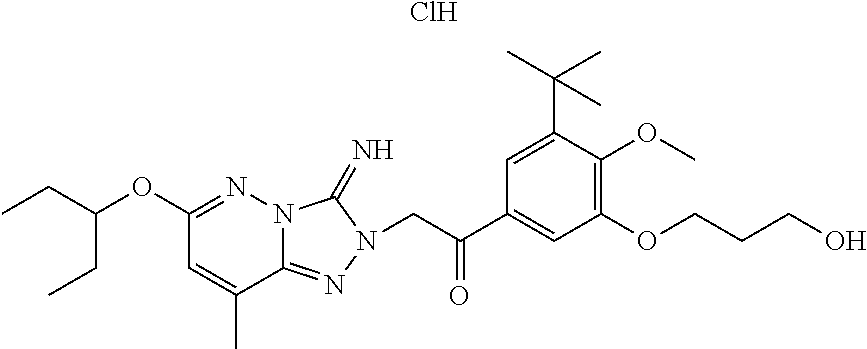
C1(OC(CC)CC)=NN2C(=NN(CC(C3=CC(OCCCO)=C(OC)C(C(C)(C)C)=C3)=O)C2=N)C(C)=C1.Cl
